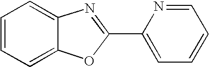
C1=CC=C2C(=C1)N=C(C1=CC=CC=N1)O2
